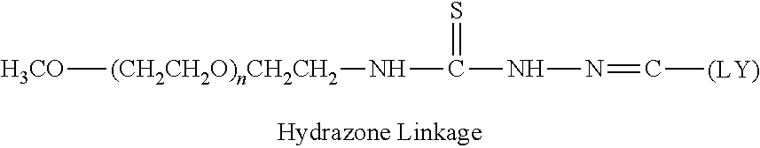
[H3CO][(CH2CH2O)nCH2CH2]NC(NN=C[(LY)])=S
